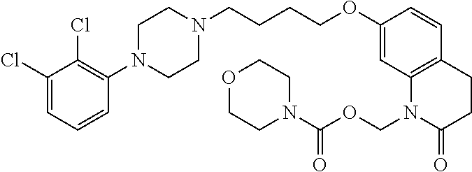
C1(Cl)=CC=CC(N2CCN(CCCCOC3=CC4=C(C=C3)CCC(=O)N4COC(N3CCOCC3)=O)CC2)=C1Cl
